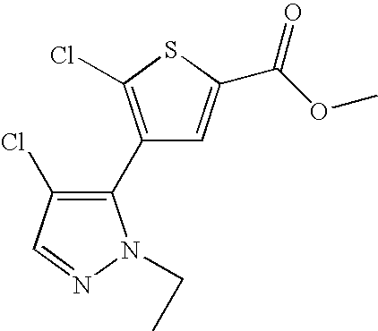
C1(C2=C(Cl)C=NN2CC)=C(Cl)SC(C(OC)=O)=C1
